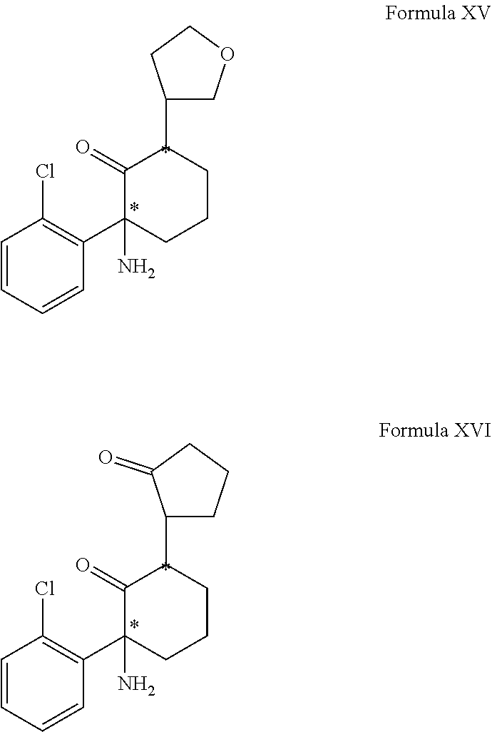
C1=CC=CC(C2(N)CCCC(C3COCC3)C2=O)=C1Cl.C1=CC=CC(C2(N)CCCC(C3CCCC3=O)C2=O)=C1Cl
